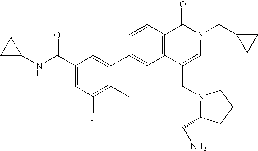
C1C(NC(C2=CC(F)=C(C)C(C3=CC4=C(C=C3)C(=O)N(CC3CC3)C=C4CN3C(CN)CCC3)=C2)=O)C1
